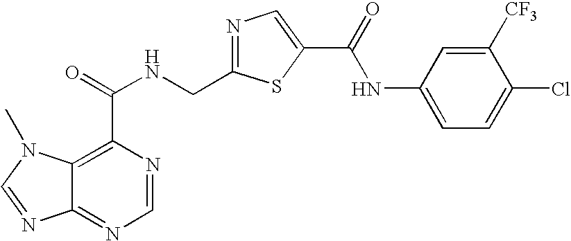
C12=NC=NC(C(=O)NCC3=NC=C(C(=O)NC4=CC=C(Cl)C([CF3])=C4)S3)=C1N(C)C=N2
